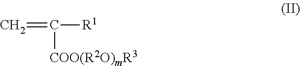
C=C([R1])[COO(R2O)mR3]
